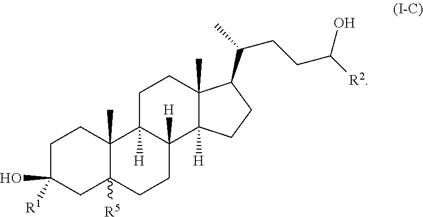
C1C(O)([R1])CC2([R5])C(C)(C1)C1([H])C([H])(CC2)C2([H])C(C)(CC1)C(C(C)CCC([R2])O)CC2
